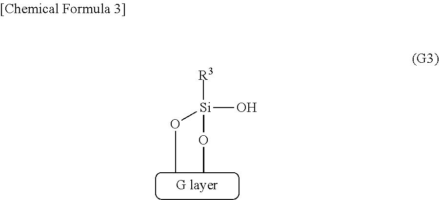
[R3][Si](O)(OC)OC
